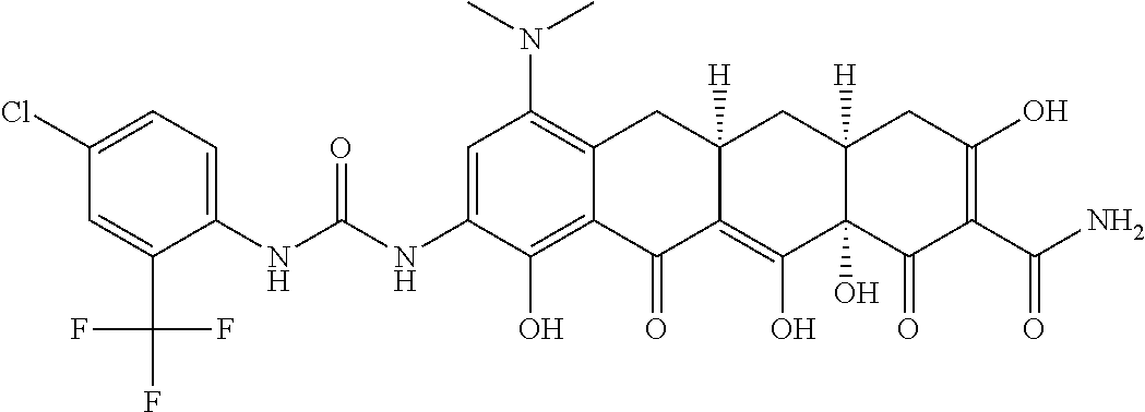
C1=C(NC(NC2=CC=C(Cl)C=C2C(F)(F)F)=O)C(O)=C2C(=C1N(C)C)CC1([H])C(=C(O)C3(O)C([H])(C1)CC(O)=C(C(N)=O)C3=O)C2=O
